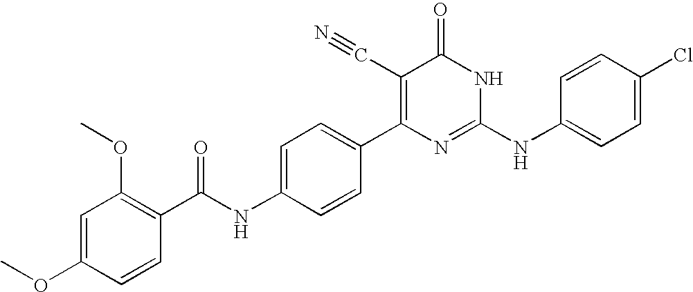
C1=CC(C2=C(C#N)C(=O)NC(NC3=CC=C(Cl)C=C3)=N2)=CC=C1NC(C1=C(OC)C=C(OC)C=C1)=O
